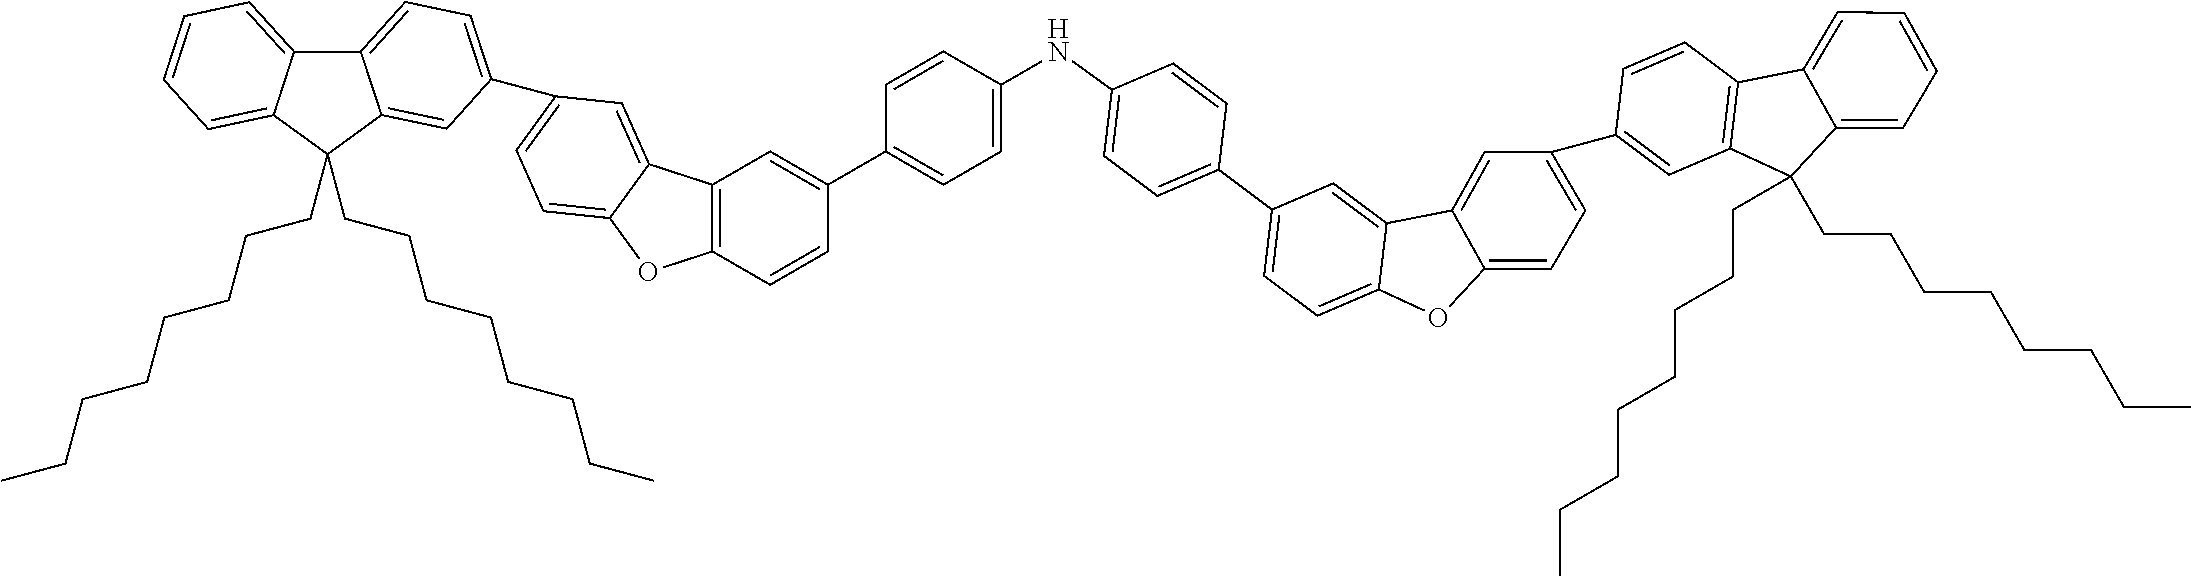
C1=CC(NC2=CC=C(C3=CC=C4C(=C3)C3=CC(C5=CC6=C(C=C5)C5=CC=CC=C5C6(CCCCCCCC)CCCCCCCC)=CC=C3O4)C=C2)=CC=C1C1=CC2=C(C=C1)OC1=CC=C(C3=CC=C4C(=C3)C(CCCCCCCC)(CCCCCCCC)C3=CC=CC=C43)C=C21
